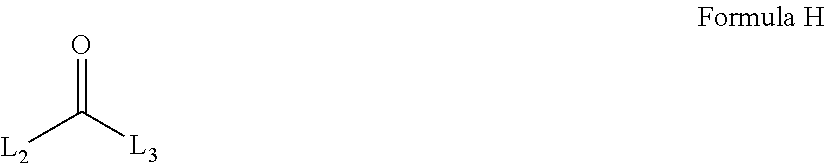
O=C([L3])[L2]
